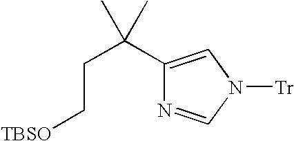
C1(C(CC[TBSO])(C)C)=CN([Tr])C=N1
